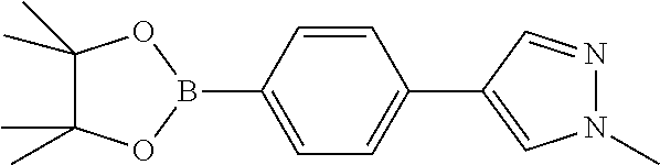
C1=CC(B2OC(C)(C)C(C)(C)O2)=CC=C1C1=CN(C)N=C1
